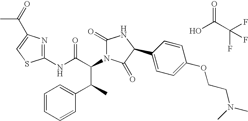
OC(C(F)(F)F)=O.C1(NC(C(C(C2=CC=CC=C2)C)N2C(=O)NC(C3=CC=C(OCCN(C)C)C=C3)C2=O)=O)=NC(C(C)=O)=CS1
